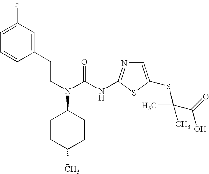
C(N(C(NC1=NC=C(SC(C(O)=O)(C)C)S1)=O)C1CCC(C)CC1)CC1=CC(F)=CC=C1
